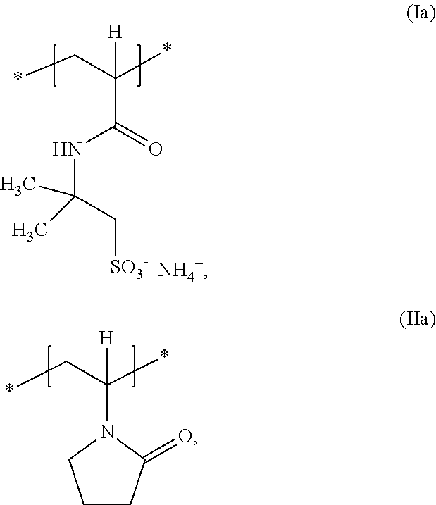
*CC(*)([H])N1C(=O)CCC1.*CC(*)([H])C(NC(C)(C)C[SO3-])=O.[NH4+]
